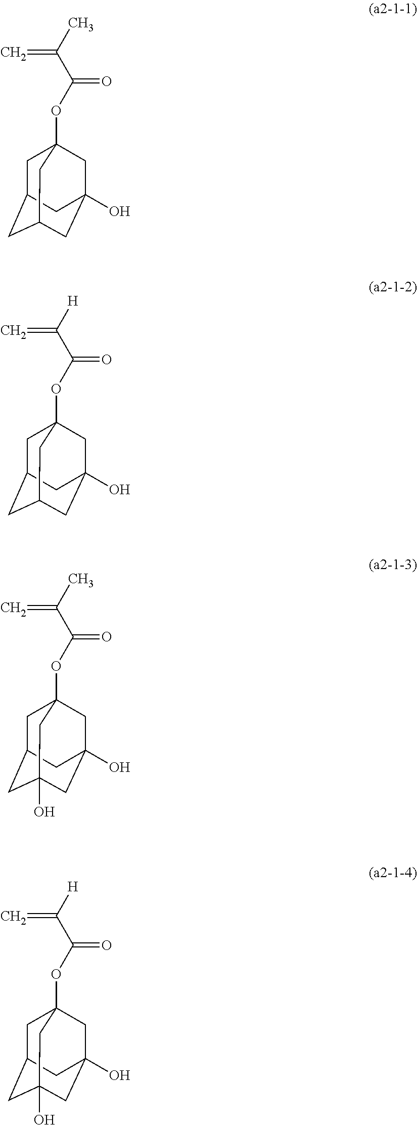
C1C2CC3CC(O)(CC1(OC(C(C)=C)=O)C3)C2.C1C2CC3CC(O)(CC1(OC(C([H])=C)=O)C3)C2.C1C2CC3(O)CC(O)(CC1(OC(C(C)=C)=O)C3)C2.C1C2CC3(O)CC(O)(CC1(OC(C([H])=C)=O)C3)C2
